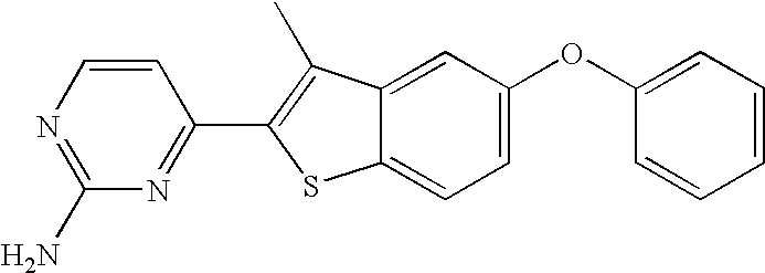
C12=CC=C(OC3=CC=CC=C3)C=C1C(C)=C(C1=NC(N)=NC=C1)S2
